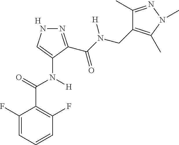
[H].C1=CC=C(F)C(C(=O)N(C2=CNN=C2C(N(CC2=C(C)N(C)N=C2C)[H])=O)[H])=C1F
